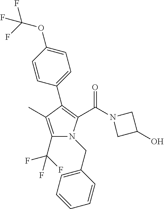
C1(C2=C(C(N3CC(O)C3)=O)N(CC3=CC=CC=C3)C(C(F)(F)F)=C2C)=CC=C(OC(F)(F)F)C=C1
